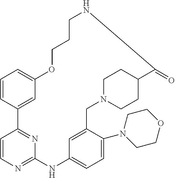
C1=CC2=CC(=C1)OCCCNC(=O)C1CCN(CC3=CC(=CC=C3N3CCOCC3)NC3=NC=CC2=N3)CC1
